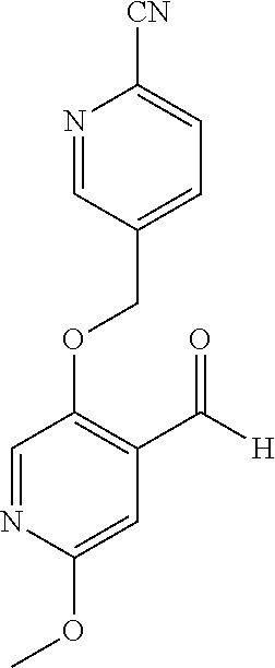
C(OC1=C(C([H])=O)C=C(OC)N=C1)C1=CC=C([CN])N=C1
